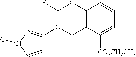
C1=CN([G])N=C1OCC1=C(OCF)C=CC=C1[CO2CH2CH3]
